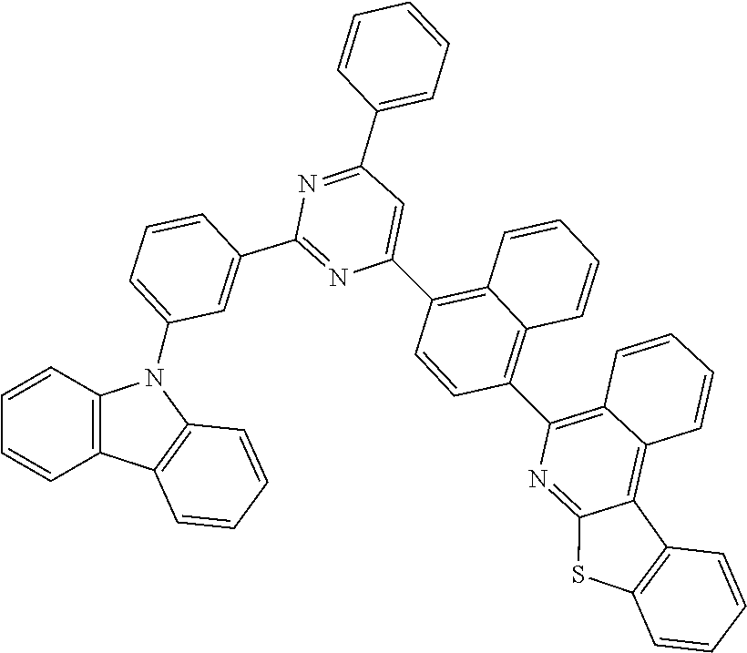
C12=C(N(C3=CC=CC(C4=NC(C5=C6C=CC=CC6=C(C6=C7C=CC=CC7=C7C8=C(SC7=N6)C=CC=C8)C=C5)=CC(C5=CC=CC=C5)=N4)=C3)C3=C1C=CC=C3)C=CC=C2
